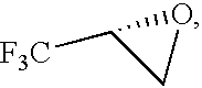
C1([F3C])CO1
